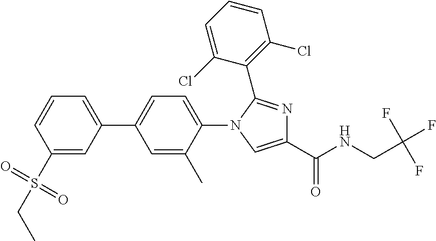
C1(S(=O)(=O)CC)=CC(C2=CC=C(N3C=C(C(NCC(F)(F)F)=O)N=C3C3=C(Cl)C=CC=C3Cl)C(C)=C2)=CC=C1
